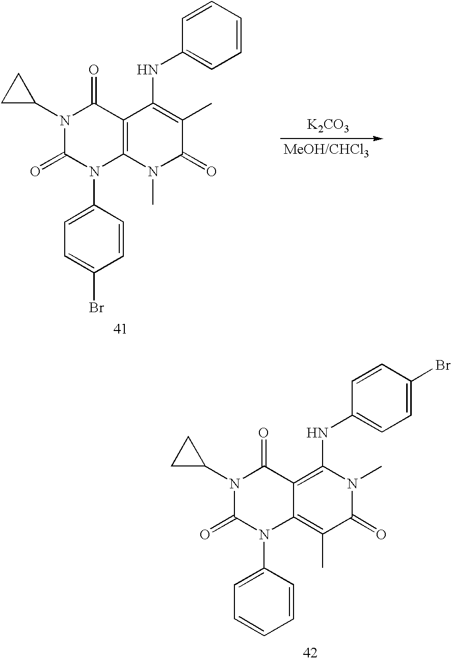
C1=CC(N2C3=C(C)C(=O)N(C)C(NC4=CC=C(Br)C=C4)=C3C(=O)N(C3CC3)C2=O)=CC=C1.C1=CC(N2C3=C(C(=O)N(C4CC4)C2=O)C(NC2=CC=CC=C2)=C(C)C(=O)N3C)=CC=C1Br.[K2CO3]
